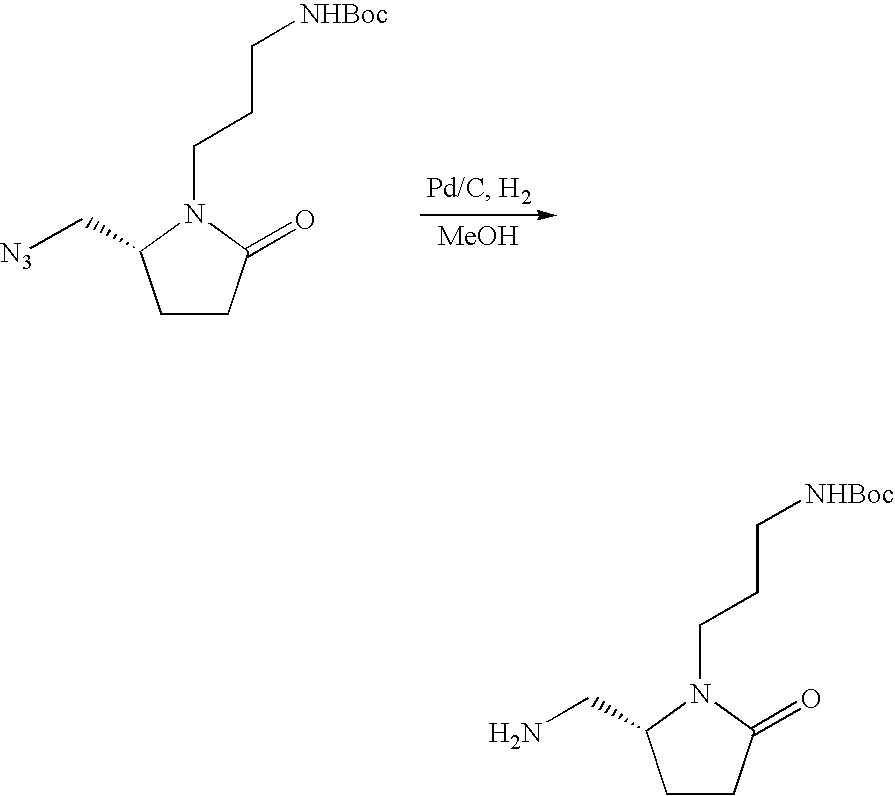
C1CC(=O)N(CCC[NHBoc])C1C[N3].[MeOH].C1CC(=O)N(CCC[NHBoc])C1CN
